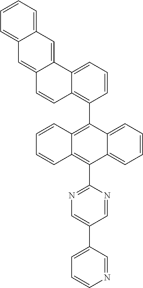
C1=CC=C2C(=C1)C=C1C(=C2)C=CC2=C(C3=C4C(=C(C5=NC=C(C6=CC=CN=C6)C=N5)C5=CC=CC=C35)C=CC=C4)C=CC=C12
